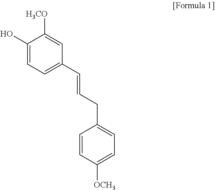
C1(O)=CC=C(C=CCC2=CC=C([OCH3])C=C2)C=C1[H3CO]
